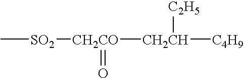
C[SO2][CH2CO](=O)[CH2CH]([C4H9])[C2H5]
